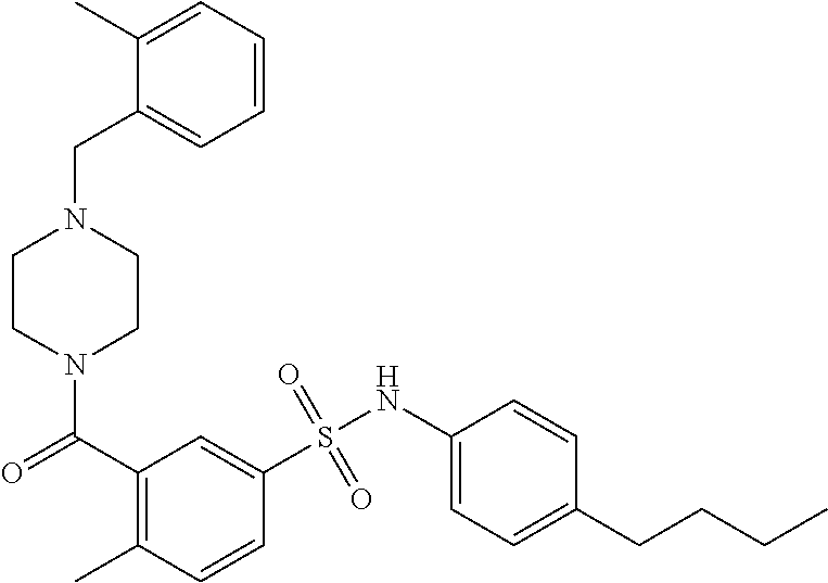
N1(C(=O)C2=C(C)C=CC(S(NC3=CC=C(CCCC)C=C3)(=O)=O)=C2)CCN(CC2=CC=CC=C2C)CC1
